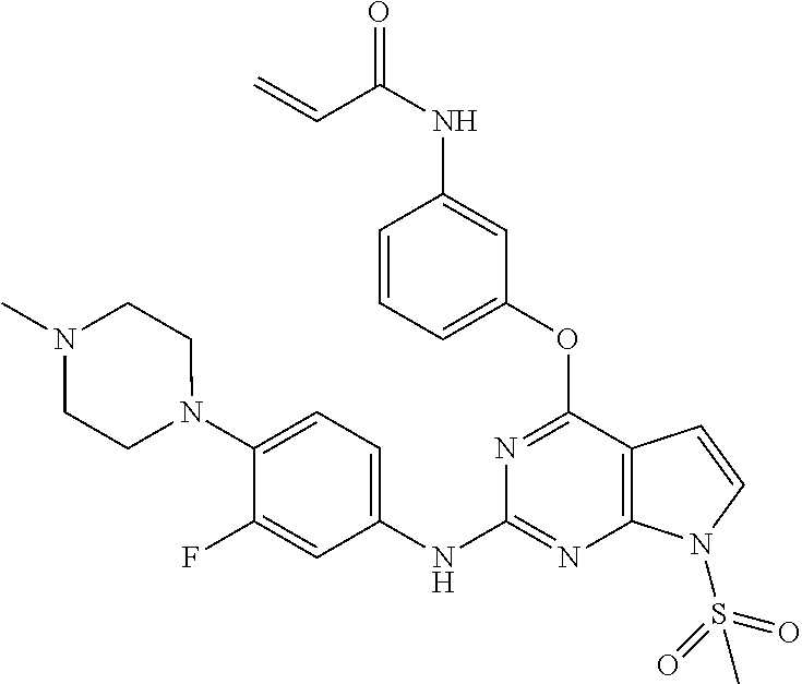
O=C(NC1=CC(OC2=NC(NC3=CC=C(N4CCN(C)CC4)C(F)=C3)=NC3=C2C=CN3S(=O)(=O)C)=CC=C1)C=C
